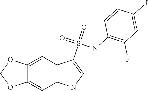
C12=CC3=C(C=C1OCO2)NC=C3S(=O)(=O)NC1=C(F)C=C(I)C=C1
